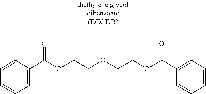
C1=CC(C(OCCOCCOC(C2=CC=CC=C2)=O)=O)=CC=C1
